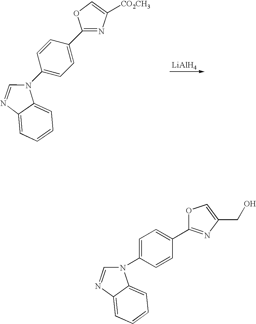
[LiAlH4].C12=CC=CC=C1N(C1=CC=C(C3=NC([CO2CH3])=CO3)C=C1)C=N2.C12=CC=CC=C1N(C1=CC=C(C3=NC(CO)=CO3)C=C1)C=N2
